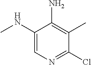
C1(NC)=CN=C(Cl)C(C)=C1N
